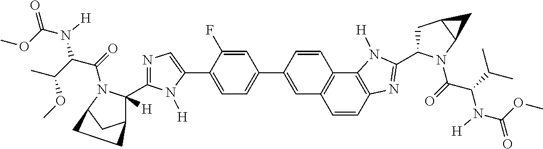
C1(C2=CC=C(C3=CC4=C(C=C3)C3=C(N=C(C5CC6C(N5C(C(C(C)C)N(C(OC)=O)[H])=O)C6)N3[H])C=C4)C=C2F)=CN=C(C2([H])C3CC(N2C(=O)C(C(C)OC)N(C(OC)=O)[H])CC3)N1[H]
